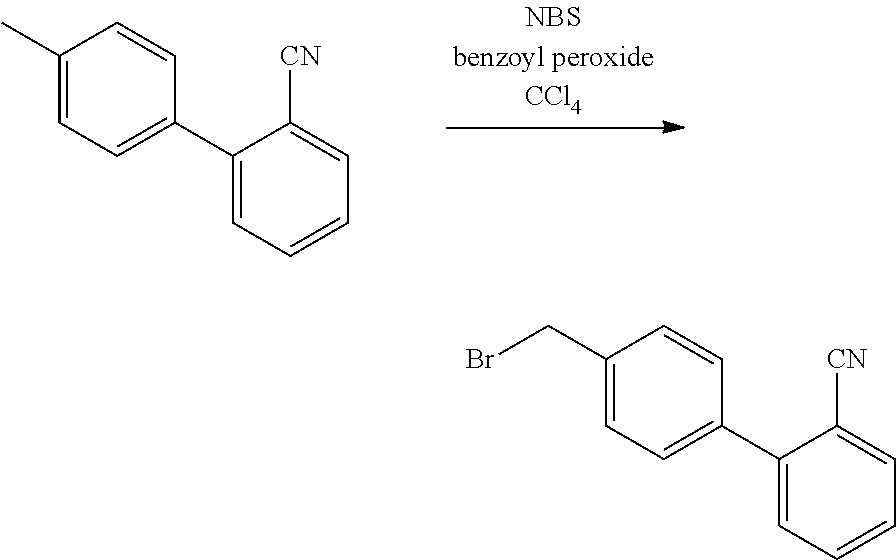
C1(C)=CC=C(C2=CC=CC=C2[CN])C=C1.C1(CBr)=CC=C(C2=CC=CC=C2[CN])C=C1
